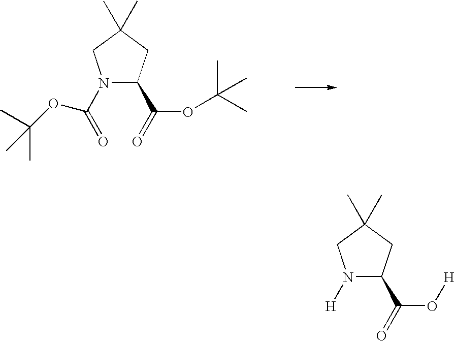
N1(C(OC(C)(C)C)=O)C(C(=O)OC(C)(C)C)CC(C)(C)C1.N1([H])C(C(=O)O[H])CC(C)(C)C1
